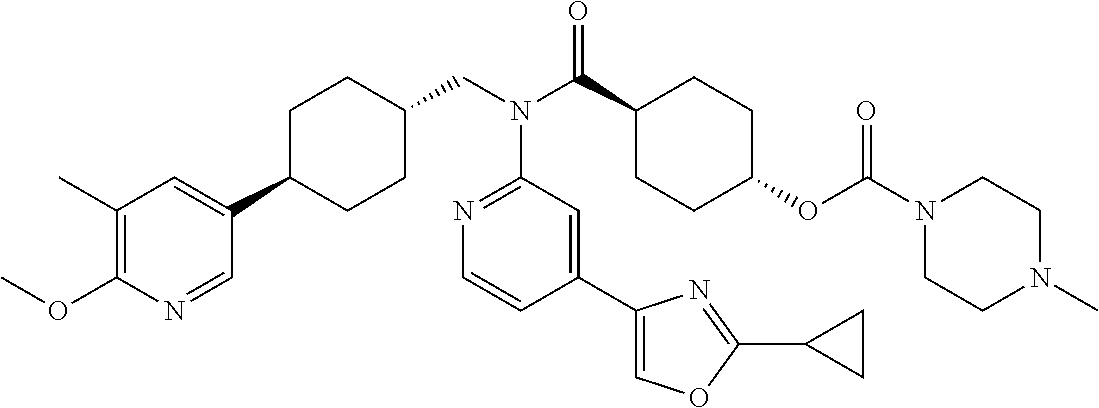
C1(C)=C(OC)N=CC(C2CCC(CN(C(C3CCC(OC(N4CCN(C)CC4)=O)CC3)=O)C3=NC=CC(C4=COC(C5CC5)=N4)=C3)CC2)=C1
